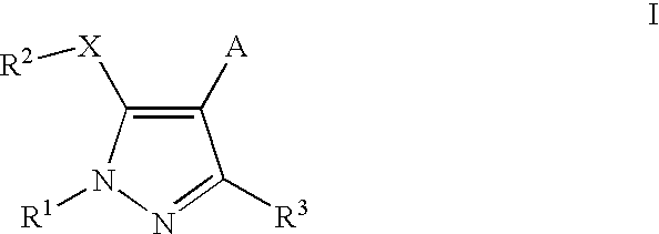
C1([A])=C([X][R2])N([R1])N=C1[R3]
